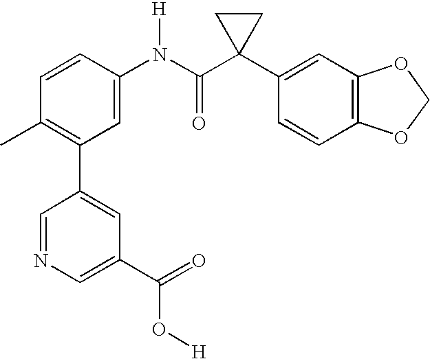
C1(N(C(C2(C3=CC4=C(C=C3)OCO4)CC2)=O)[H])=CC(C2=CC(C(=O)O[H])=CN=C2)=C(C)C=C1
